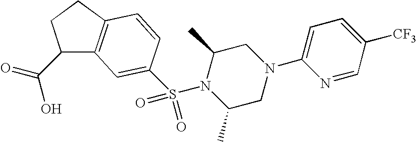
C1(C(=O)O)C2=C(CC1)C=CC(S(N1C(C)CN(C3=CC=C([CF3])C=N3)CC1C)(=O)=O)=C2
